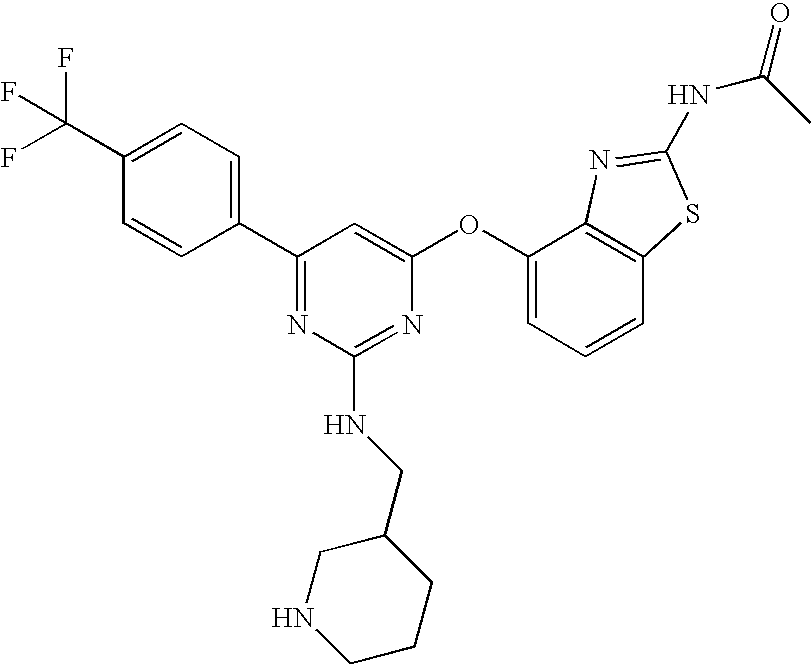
C1(C(F)(F)F)=CC=C(C2=NC(NCC3CNCCC3)=NC(OC3=CC=CC4=C3N=C(NC(C)=O)S4)=C2)C=C1
